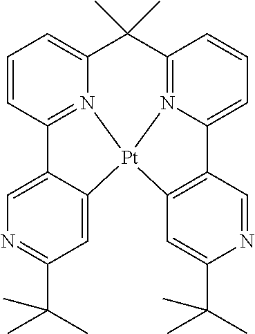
C1=CC2=N3C(=C1)C(C)(C)C1=N4C(=CC=C1)C1=C(C=C(C(C)(C)C)N=C1)[Pt]34C1=CC(C(C)(C)C)=NC=C21
